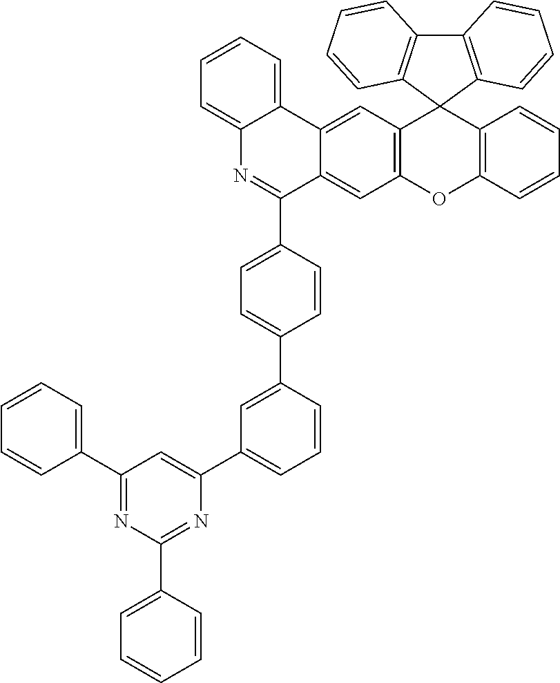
C12=C(C3(C4=C(O1)C=C1C(=C4)C4=CC=CC=C4N=C1C1=CC=C(C4=CC(C5=CC(C6=CC=CC=C6)=NC(C6=CC=CC=C6)=N5)=CC=C4)C=C1)C1=C(C4=C3C=CC=C4)C=CC=C1)C=CC=C2
